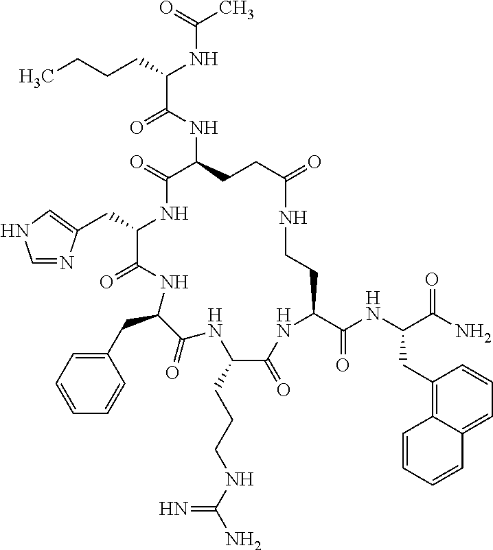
C(C1C(=O)NC(CC2=CC=CC=C2)C(=O)NC(CCCNC(N)=N)C(=O)NC(C(NC(C(N)=O)CC2=C3C(=CC=C2)C=CC=C3)=O)CCNC(=O)CCC(NC(C(CCCC)NC(C)=O)=O)C(=O)N1)C1=CNC=N1
